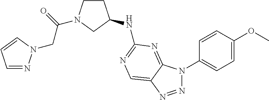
N(C1=NC=C2C(=N1)N(C1=CC=C(OC)C=C1)N=N2)C1CCN(C(=O)CN2N=CC=C2)C1
